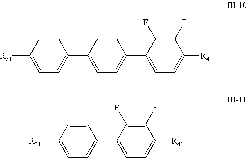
C1=C(C2=CC=C([R31])C=C2)C=CC(C2=CC=C([R41])C(F)=C2F)=C1.C1(C2=CC=C([R41])C(F)=C2F)=CC=C([R31])C=C1
